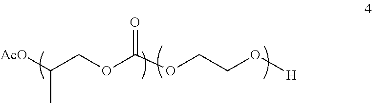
[AcO]C(COC(OCCO[H])=O)C
